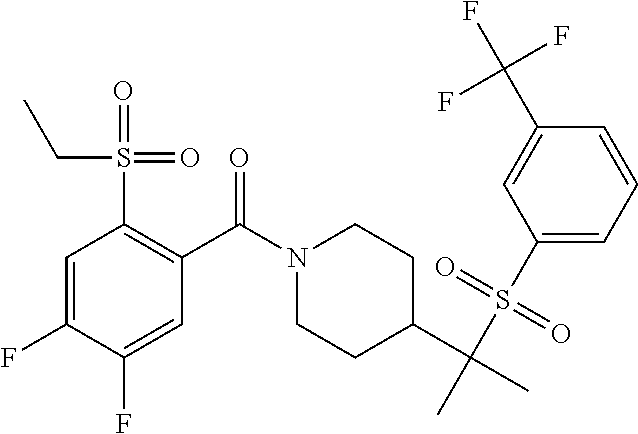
C1(S(C(C)(C2CCN(C(=O)C3=C(S(=O)(=O)CC)C=C(F)C(F)=C3)CC2)C)(=O)=O)=CC=CC(C(F)(F)F)=C1
